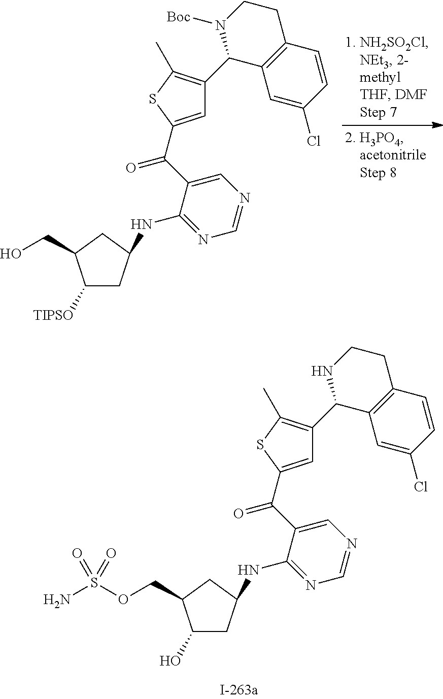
C1([TIPSO])CC(NC2=NC=NC=C2C(C2=CC(C3C4=C(CCN3[Boc])C=CC(Cl)=C4)=C(C)S2)=O)CC1CO.C1(O)CC(NC2=NC=NC=C2C(C2=CC(C3C4=C(CCN3)C=CC(Cl)=C4)=C(C)S2)=O)CC1COS(N)(=O)=O
